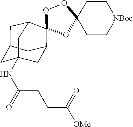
O1C2(CC[NBoc]CC2)OC2(O1)C1CC3CC(NC(CCC(=O)[OMe])=O)(CC2C3)C1
